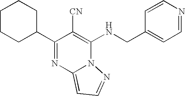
C1CCC(C2=NC3=CC=NN3C(NCC3=CC=NC=C3)=C2[CN])CC1
